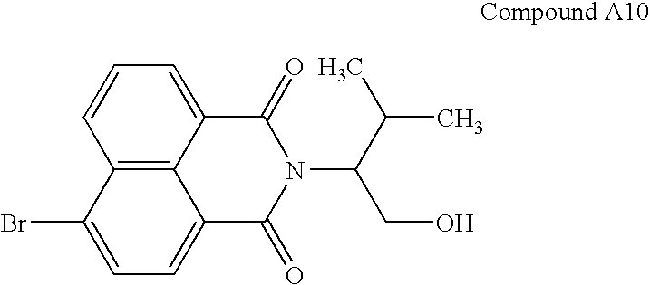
C12=C3C(=CC=C1)C(=O)N(C(CO)C(C)C)C(=O)C3=CC=C2Br
